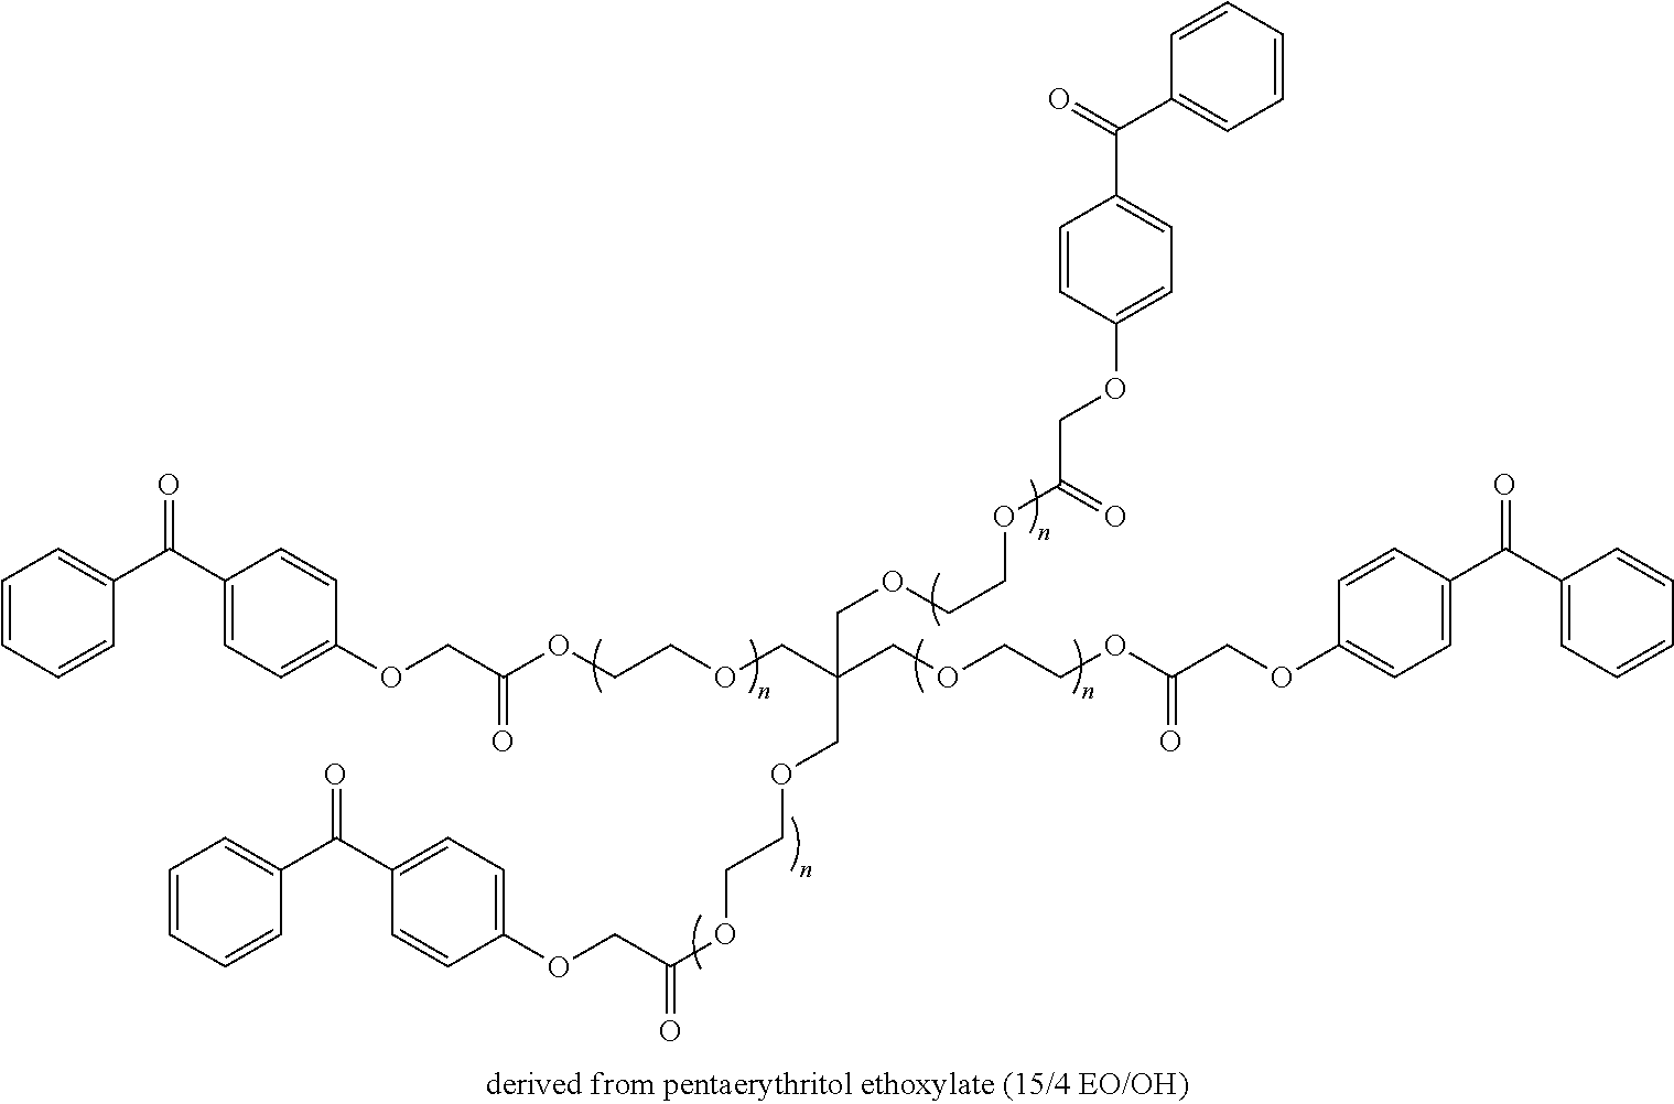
C1=CC=CC(C(C2=CC=C(OCC(OCCOCC(COCCOC(COC3=CC=C(C(C4=CC=CC=C4)=O)C=C3)=O)(COCCOC(=O)COC3=CC=C(C(C4=CC=CC=C4)=O)C=C3)COCCOC(COC3=CC=C(C(=O)C4=CC=CC=C4)C=C3)=O)=O)C=C2)=O)=C1
